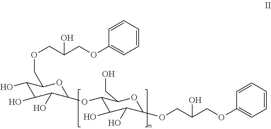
C1(O)C(O)C(O)C(OC2C(O)C(O)C(OCC(COC3=CC=CC=C3)O)OC2CO)OC1COCC(COC1=CC=CC=C1)O
